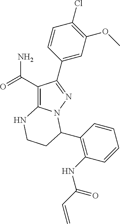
C1(C(=O)N)=C2N(N=C1C1=CC(OC)=C(Cl)C=C1)C(C1=C(NC(C=C)=O)C=CC=C1)CCN2
